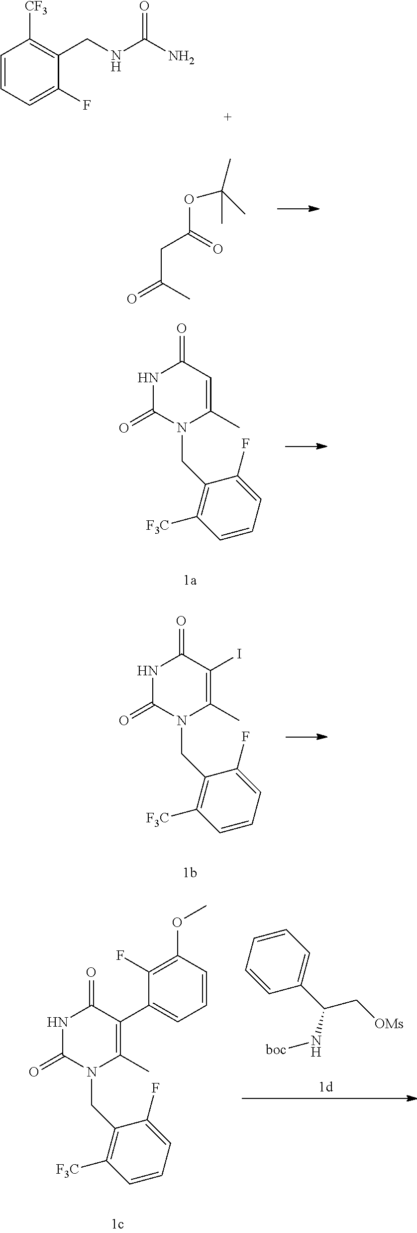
C1=CC=C(F)C(CNC(N)=O)=C1[CF3].O(C(=O)CC(=O)C)C(C)(C)C.N1C(=O)N(CC2=C([F3C])C=CC=C2F)C(C)=CC1=O.N1C(=O)N(CC2=C([F3C])C=CC=C2F)C(C)=C(I)C1=O.C1=CC=CC(C(N[boc])C[OMs])=C1.N1C(=O)N(CC2=C([F3C])C=CC=C2F)C(C)=C(C2=CC=CC(OC)=C2F)C1=O
